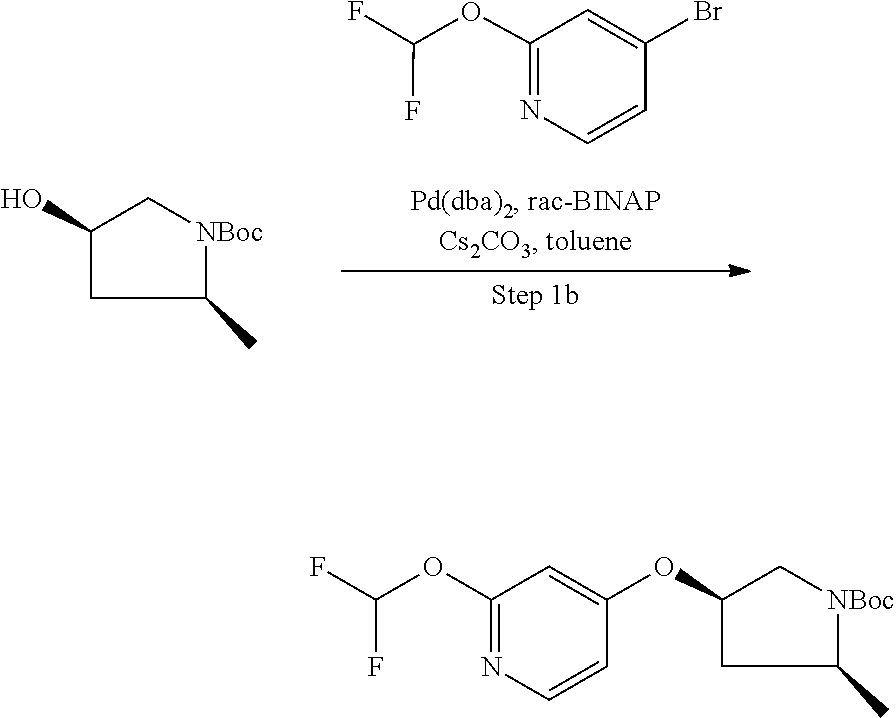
C1=CN=C(OC(F)F)C=C1Br.C1C(C)[NBoc]CC1O.C1(OC2=CC(OC(F)F)=NC=C2)CC(C)[NBoc]C1
